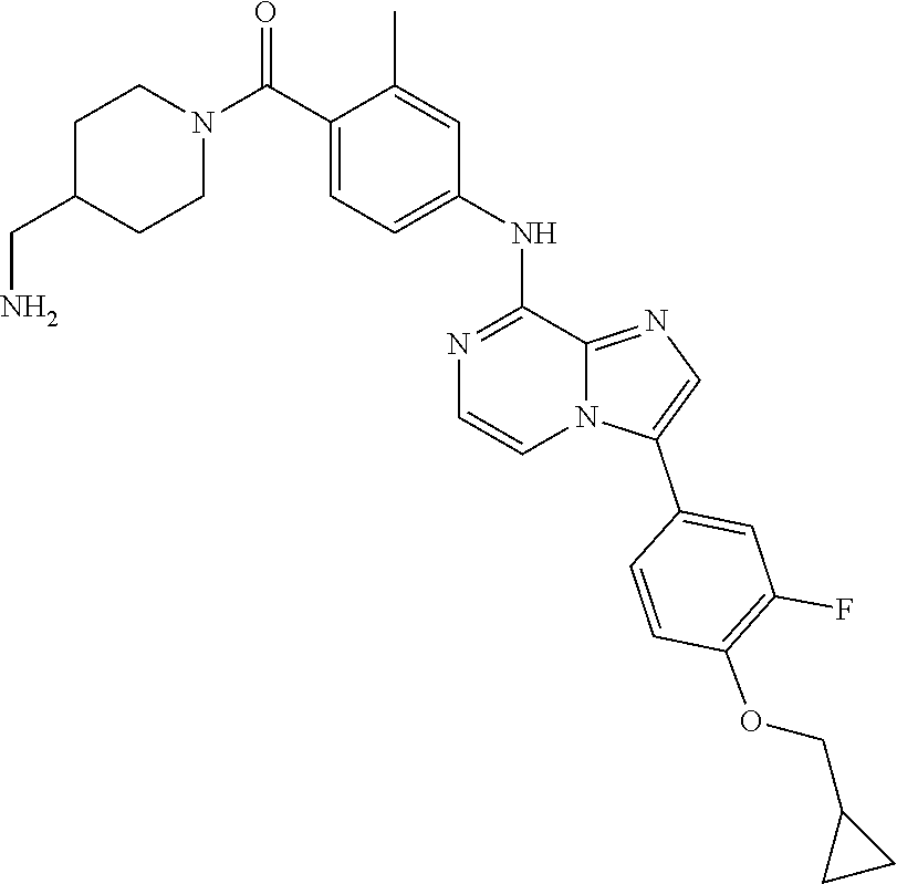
C1C(CN)CCN(C(C2=CC=C(NC3=NC=CN4C3=NC=C4C3=CC(F)=C(OCC4CC4)C=C3)C=C2C)=O)C1
